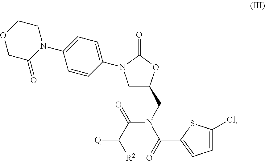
C1C(CN(C(=O)C2=CC=C(Cl)S2)C(C([R2])[Q])=O)OC(=O)N1C1=CC=C(N2CCOCC2=O)C=C1
